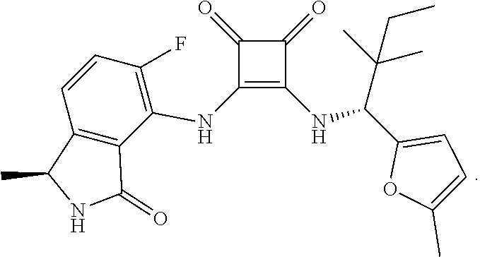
C1(NC2=C(F)C=CC3=C2C(=O)NC3C)=C(NC(C2=CC=C(C)O2)C(C)(C)CC)C(=O)C1=O
